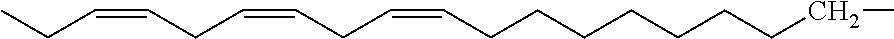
CCC=CCC=CCC=CCCCCCCCCC
